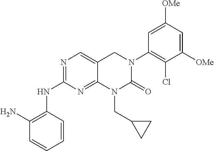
C1(NC2=C(N)C=CC=C2)=NC=C2C(=N1)N(CC1CC1)C(=O)N(C1=C(Cl)C([OMe])=CC([OMe])=C1)C2
